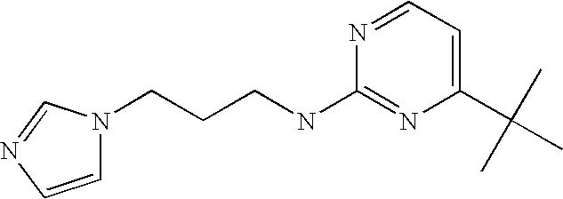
C1=CN=CN1CCCNC1=NC(C(C)(C)C)=CC=N1
